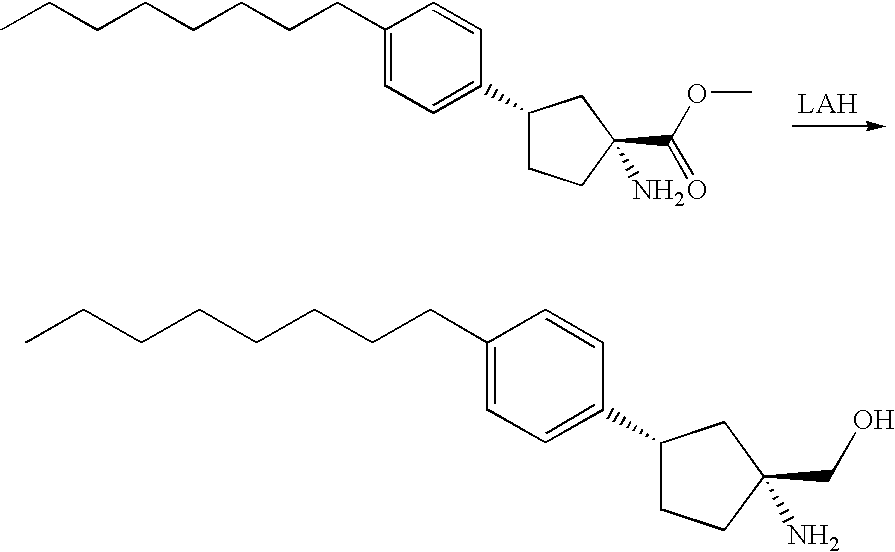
C1(CCCCCCCC)=CC=C(C2CCC(C(OC)=O)(N)C2)C=C1.C1(CCCCCCCC)=CC=C(C2CCC(CO)(N)C2)C=C1
